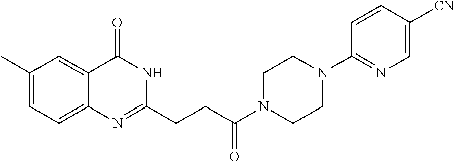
C12=CC(C)=CC=C1N=C(CCC(N1CCN(C3=NC=C([CN])C=C3)CC1)=O)NC2=O
